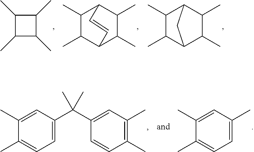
C1(C)C(C)C(C)C1C.C1(C)C(C)C2C(C)C(C)C1C=C2.C1(C)C(C)C2C(C)C(C)C1C2.C1(C(C2=CC(C)=C(C)C=C2)(C)C)=CC=C(C)C(C)=C1.C1(C)=CC=C(C)C(C)=C1
